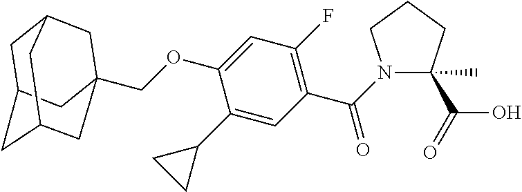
C1C2CC3CC(COC4=CC(F)=C(C(N5C(C)(C(=O)O)CCC5)=O)C=C4C4CC4)(CC1C3)C2
